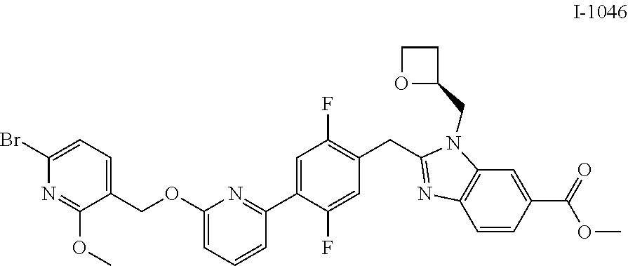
C1=CC(C(=O)OC)=CC2=C1N=C(CC1=C(F)C=C(C3=NC(OCC4=CC=C(Br)N=C4OC)=CC=C3)C(F)=C1)N2CC1CCO1
